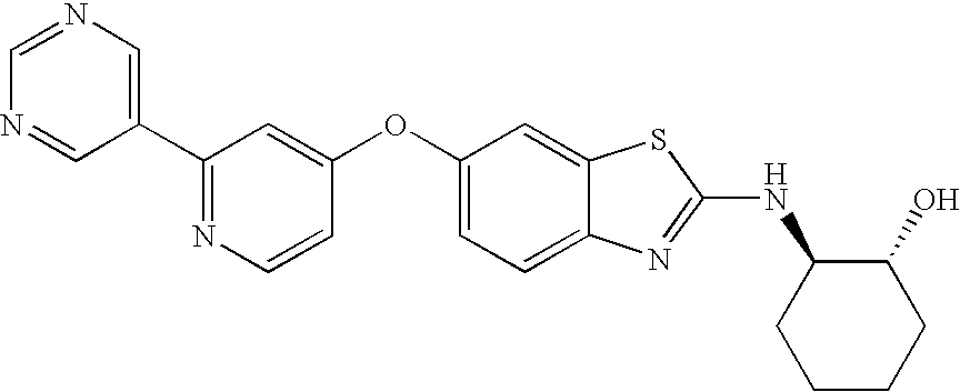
N1=C(C2=CN=CN=C2)C=C(OC2=CC=C3C(=C2)SC(NC2CCCCC2O)=N3)C=C1
